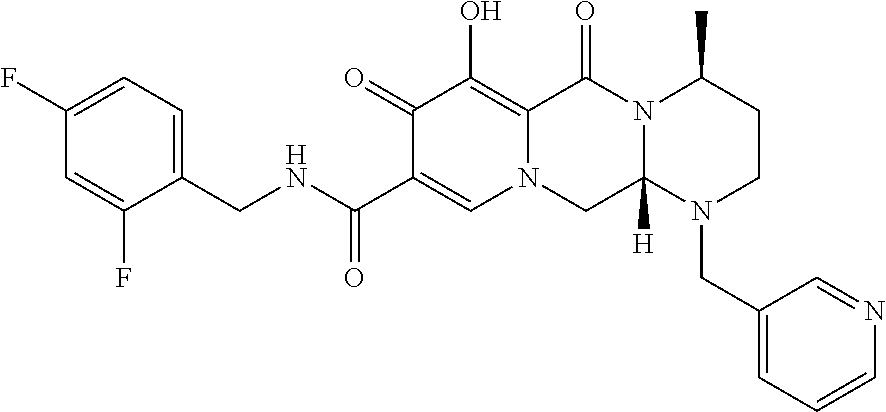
C1(CNC(C2=CN3C(=C(O)C2=O)C(=O)N2C([H])(C3)N(CC3=CC=CN=C3)CCC2C)=O)=CC=C(F)C=C1F
